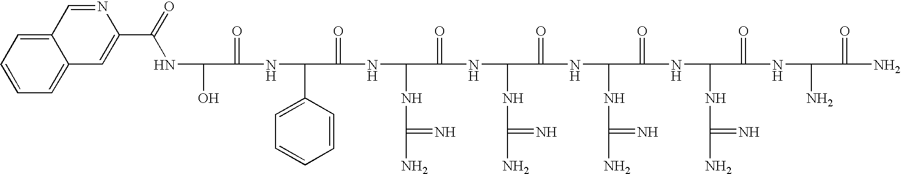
C(NC(O)C(=O)NC(C1=CC=CC=C1)C(=O)NC(NC(N)=N)C(=O)NC(NC(N)=N)C(=O)NC(NC(N)=N)C(=O)NC(NC(N)=N)C(=O)NC(N)C(=O)N)(C1=CC2=CC=CC=C2C=N1)=O
